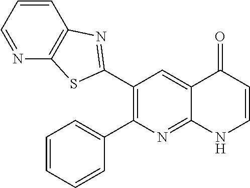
C1(C2=NC3=C(N=CC=C3)S2)=C(C2=CC=CC=C2)N=C2C(=C1)C(=O)C=CN2
